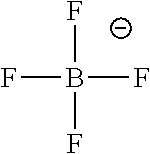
FB(F)(F)F
